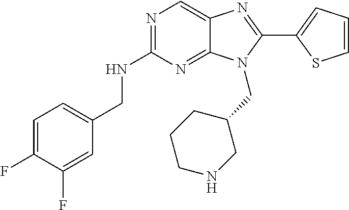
C1=C(F)C(F)=CC(CNC2=NC=C3C(=N2)N(CC2CCCNC2)C(C2=CC=CS2)=N3)=C1
